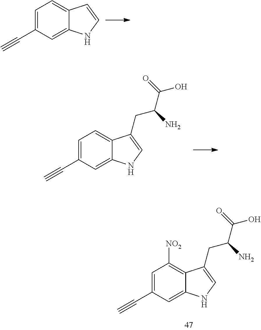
C1=C(C#C)C=C2C(=C1)C=CN2.C1=C(C#C)C=C2C(=C1)C(CC(C(=O)O)N)=CN2.C1=C(C#C)C=C2C(=C1[NO2])C(CC(C(=O)O)N)=CN2
